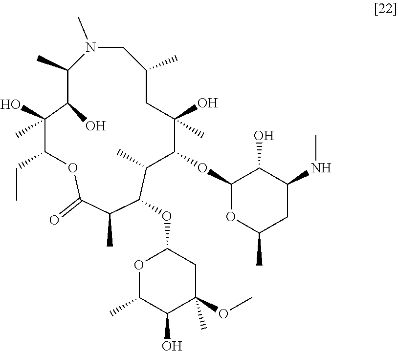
C1N(C)C(C)C(O)C(O)(C)C(CC)OC(=O)C(C)C(OC2OC(C)C(O)C(OC)(C)C2)C(C)C(OC2OC(C)CC(NC)C2O)C(O)(C)CC1C
